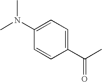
C1(N(C)C)=CC=C(C(C)=O)C=C1
